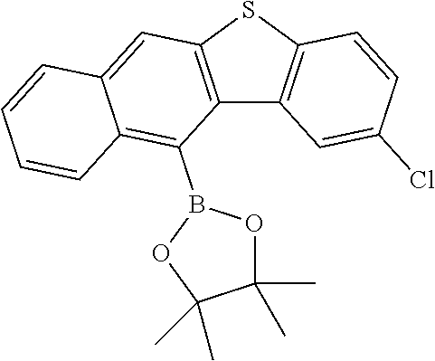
C12=C(SC3=C1C=C(Cl)C=C3)C=C1C(=C2B2OC(C)(C)C(C)(C)O2)C=CC=C1
